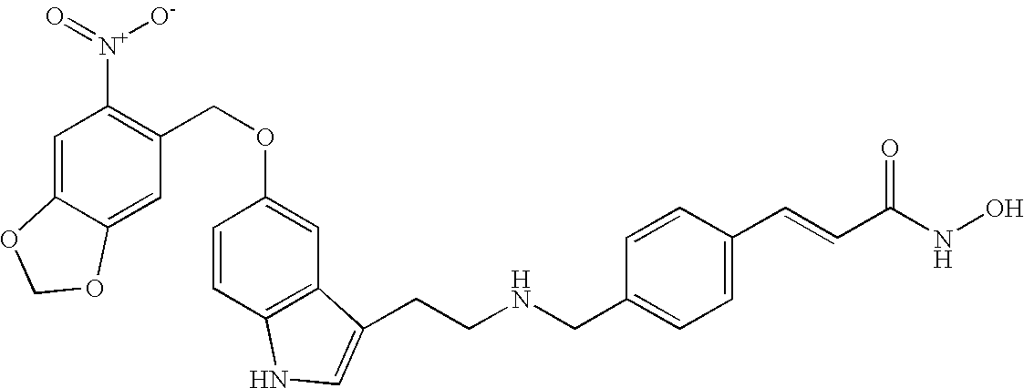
C1(OCC2=C([N+](=O)[O-])C=C3C(=C2)OCO3)=CC2=C(C=C1)NC=C2CCNCC1=CC=C(C=CC(NO)=O)C=C1
